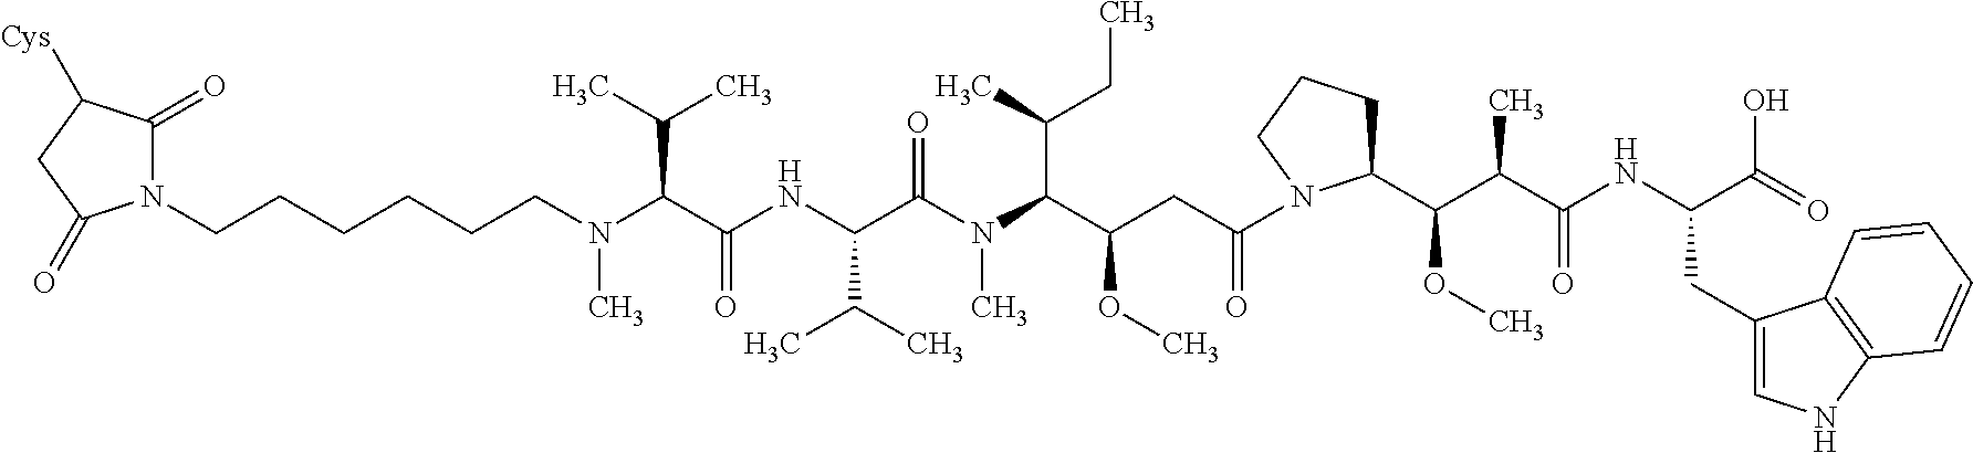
C(N(C(C(NC(C(N(C(C(CC(=O)N1C(C(C(C(NC(C(=O)O)CC2=CNC3=C2C=CC=C3)=O)C)OC)CCC1)OC)C(C)CC)C)=O)C(C)C)=O)C(C)C)C)CCCCCN1C(=O)C([Cys])CC1=O
